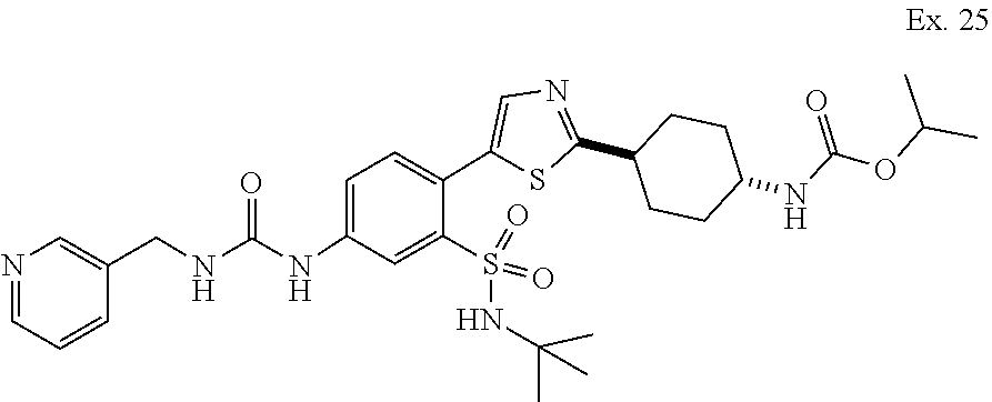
CC(OC(NC1CCC(C2=NC=C(C3=CC=C(NC(NCC4=CN=CC=C4)=O)C=C3S(=O)(=O)NC(C)(C)C)S2)CC1)=O)C
